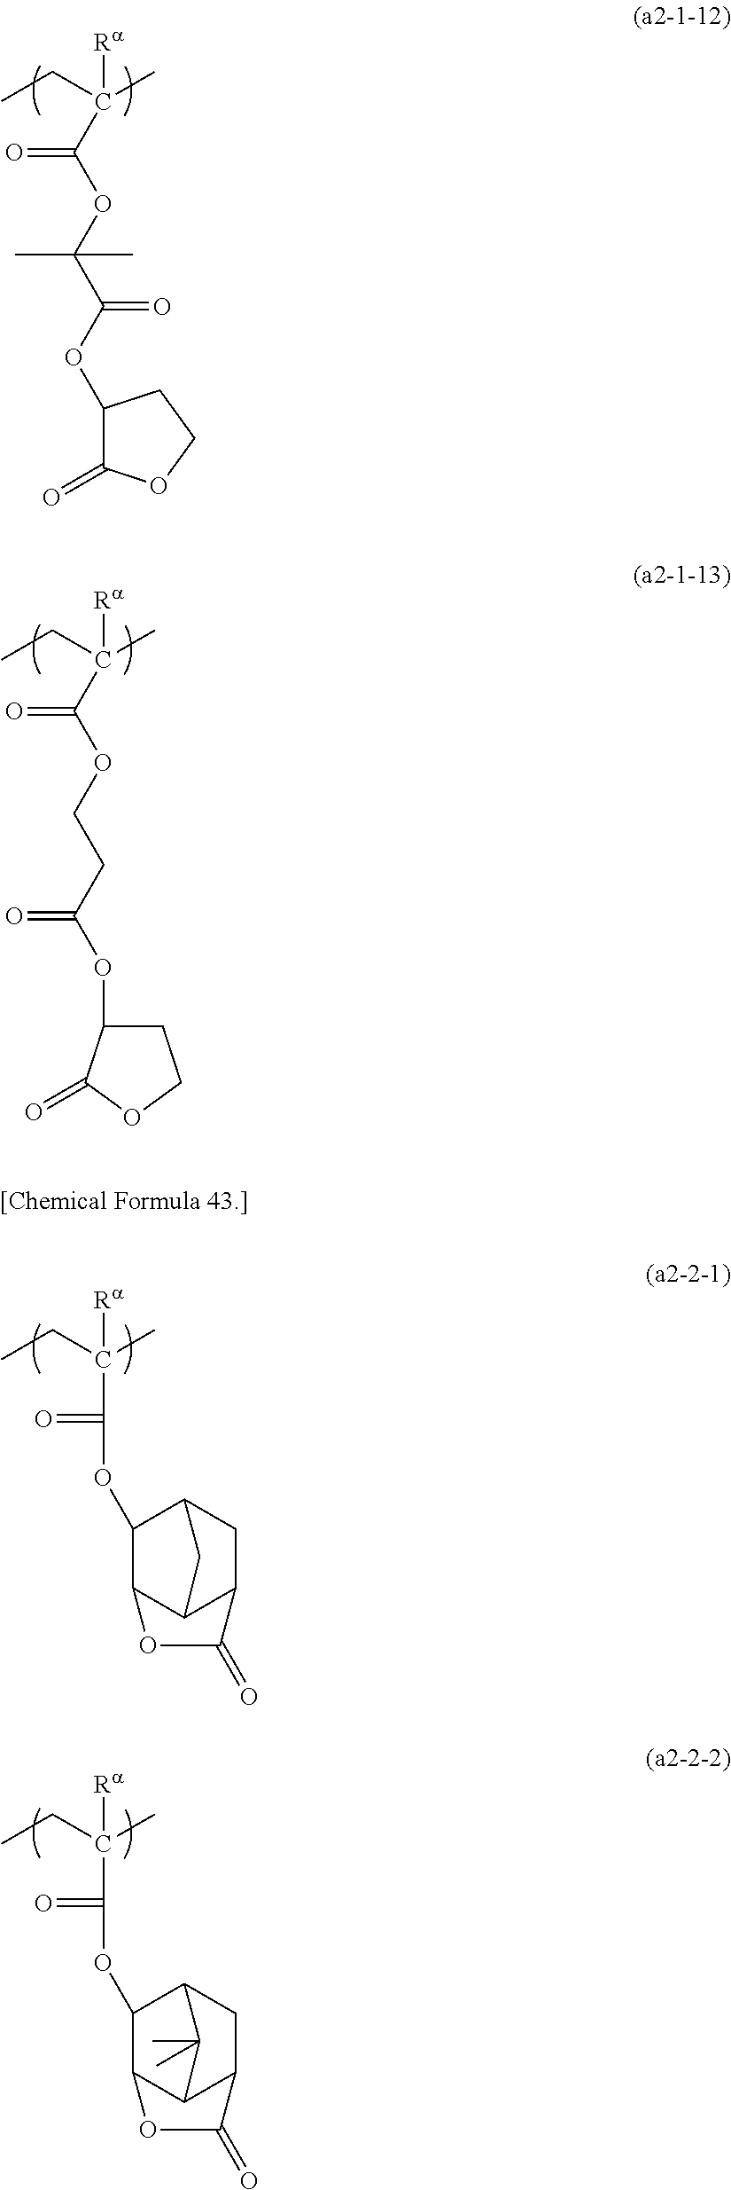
C(C(C)(CC)[Ra])(OC(C(OC1C(=O)OCC1)=O)(C)C)=O.C(C(C)(CC)[Ra])(OCCC(=O)OC1CCOC1=O)=O.C(C(C)(CC)[Ra])(=O)OC1C2C3C(CC1C3)C(=O)O2.C(C(C)(CC)[Ra])(=O)OC1C2C3C(CC1C3(C)C)C(=O)O2
